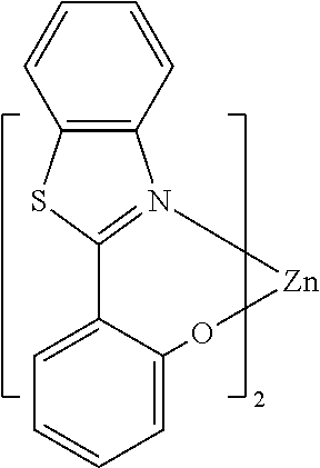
C12=C(N3=C(S1)C1=CC=CC=C1O[Zn]3)C=CC=C2
